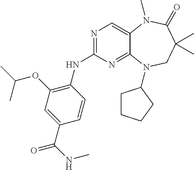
N1=C(NC2=C(OC(C)C)C=C(C(=O)NC)C=C2)N=C2C(=C1)N(C)C(=O)C(C)(C)CN2C1CCCC1
